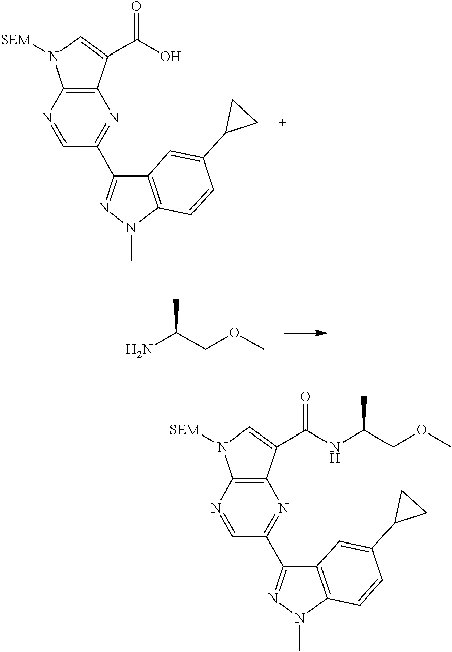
N1=CC(C2=NN(C)C3=C2C=C(C2CC2)C=C3)=NC2=C1N([SEM])C=C2C(O)=O.NC(COC)C.N1=CC(C2=NN(C)C3=C2C=C(C2CC2)C=C3)=NC2=C1N([SEM])C=C2C(NC(COC)C)=O
